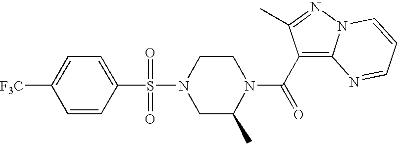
C1=C(S(N2CC(C)N(C(C3=C4N(N=C3C)C=CC=N4)=O)CC2)(=O)=O)C=CC([F3C])=C1
